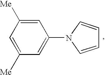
C1=C([Me])C=C(N2C=CC=C2)C=C1[Me]
